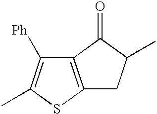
C12=C(SC(C)=C1[Ph])CC(C)C2=O
